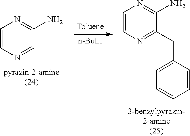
C1=CN=C(CC2=CC=CC=C2)C(N)=N1.C1=CN=CC(N)=N1.[n-BuLi]
